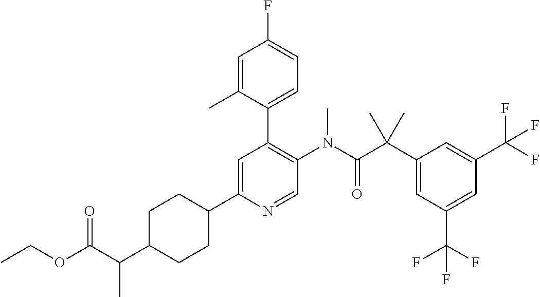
C1CC(C2=CC(C3=CC=C(F)C=C3C)=C(N(C(C(C3=CC(C(F)(F)F)=CC(C(F)(F)F)=C3)(C)C)=O)C)C=N2)CCC1C(C(=O)OCC)C
